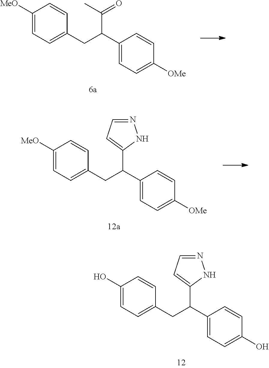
C1([MeO])=CC=C(CC(C2=CC=C([OMe])C=C2)C(C)=O)C=C1.C1(O)=CC=C(CC(C2=CC=C(O)C=C2)C2=CC=NN2)C=C1.C1([MeO])=CC=C(CC(C2=CC=C([OMe])C=C2)C2=CC=NN2)C=C1
